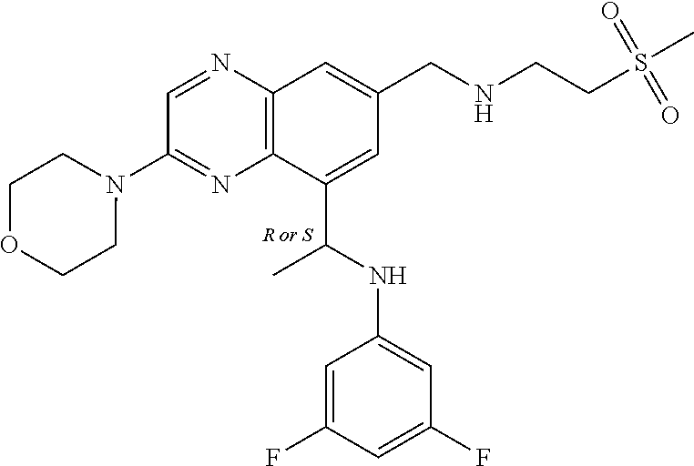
C1=NC2=C(N=C1N1CCOCC1)C(C(C)NC1=CC(F)=CC(F)=C1)=CC(CNCCS(C)(=O)=O)=C2
